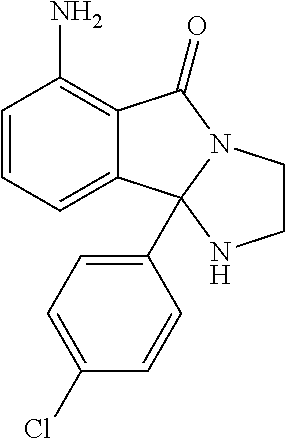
C12=C(N)C=CC=C1C1(C3=CC=C(Cl)C=C3)N(C2=O)CCN1
